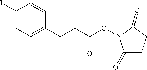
C1(I)=CC=C(CCC(ON2C(=O)CCC2=O)=O)C=C1
